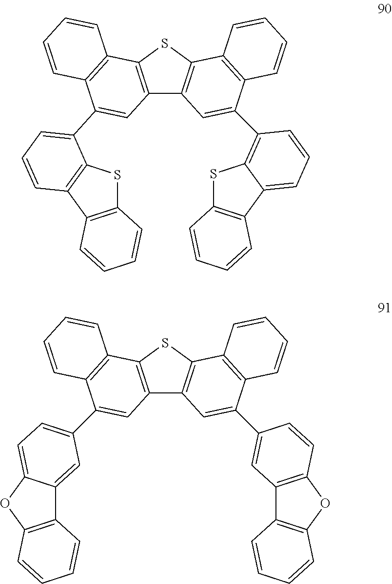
C12=C(SC3=C1C=C(C1=C4SC5=C(C4=CC=C1)C=CC=C5)C1=C3C=CC=C1)C1=C(C(C3=CC=CC4=C3SC3=C4C=CC=C3)=C2)C=CC=C1.C12=C(SC3=C1C=C(C1=CC4=C(OC5=C4C=CC=C5)C=C1)C1=C3C=CC=C1)C1=C(C(C3=CC=C4C(=C3)C3=C(O4)C=CC=C3)=C2)C=CC=C1
